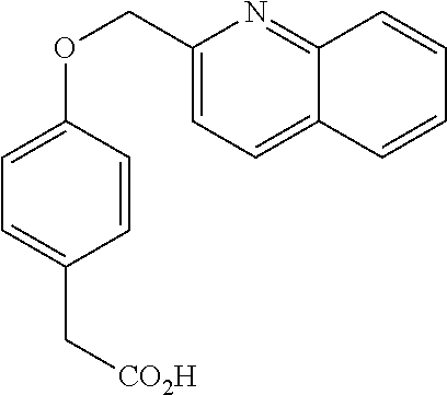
C1(COC2=CC=C(C[CO2H])C=C2)=CC=C2C(=N1)C=CC=C2
